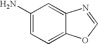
NC1=CC=C2C(=C1)N=CO2
